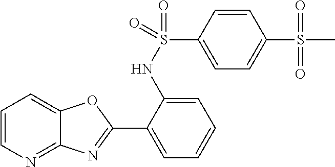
C1(C2=NC3=NC=CC=C3O2)=CC=CC=C1NS(C1=CC=C(S(C)(=O)=O)C=C1)(=O)=O
